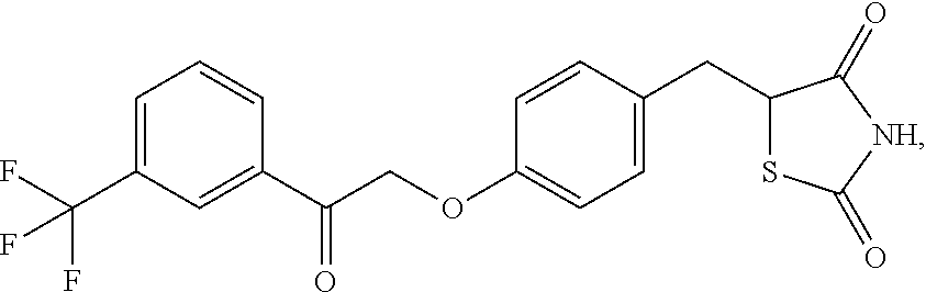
C1=C(C(F)(F)F)C=C(C(=O)COC2=CC=C(CC3SC(=O)[NH]C3=O)C=C2)C=C1
